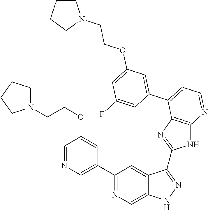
C1(C2=NC=C3C(=C2)C(C2=NC4=C(N2)N=CC=C4C2=CC(OCCN4CCCC4)=CC(F)=C2)=NN3)=CN=CC(OCCN2CCCC2)=C1
